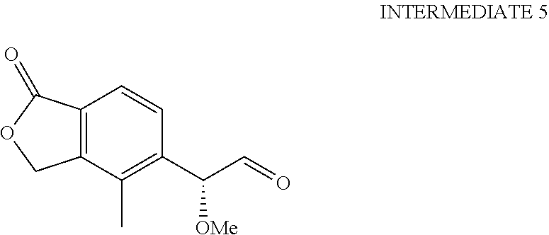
C12=C(C(C)=C(C(C=O)[OMe])C=C1)COC2=O
